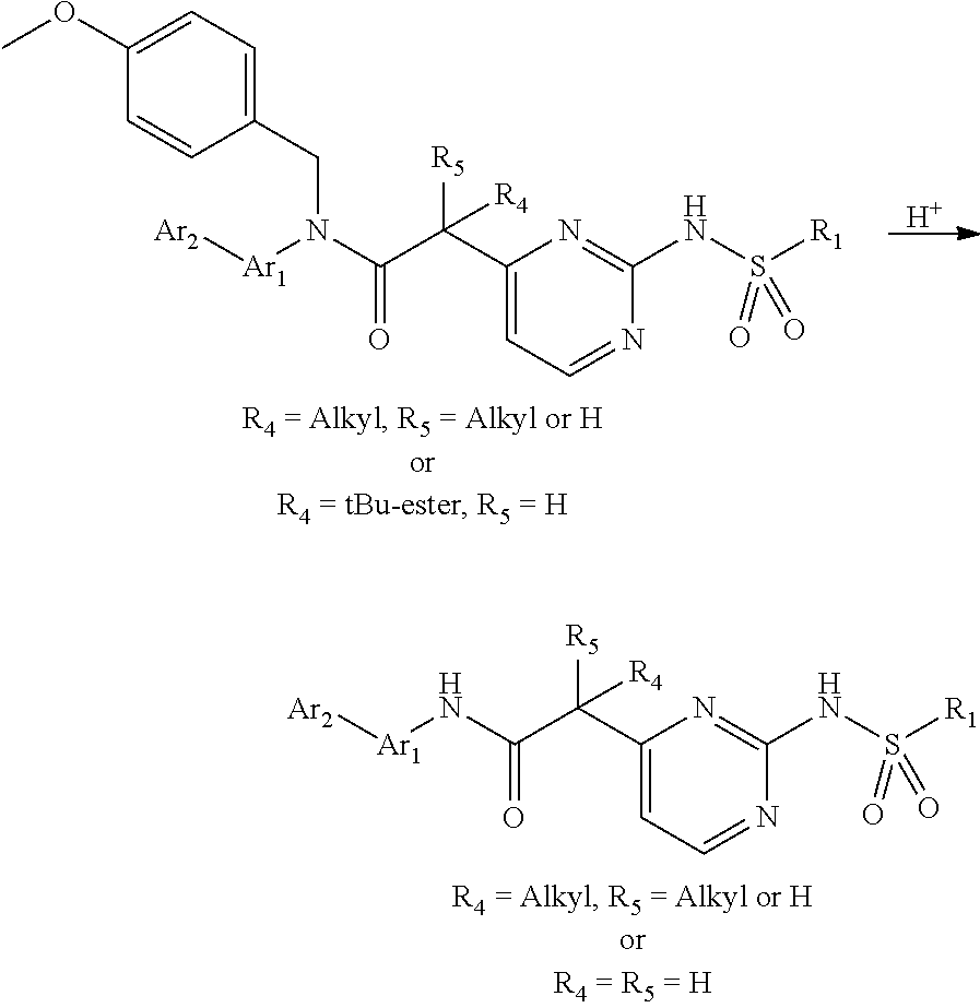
N(C(C(C1=CC=NC(NS([R1])(=O)=O)=N1)([R5])[R4])=O)[Ar1][Ar2].C1(CN(C(C(C2=CC=NC(NS([R1])(=O)=O)=N2)([R5])[R4])=O)[Ar1][Ar2])=CC=C(OC)C=C1.[H]
